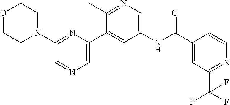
O1CCN(C2=NC(C3=CC(NC(C4=CC(C(F)(F)F)=NC=C4)=O)=CN=C3C)=CN=C2)CC1
